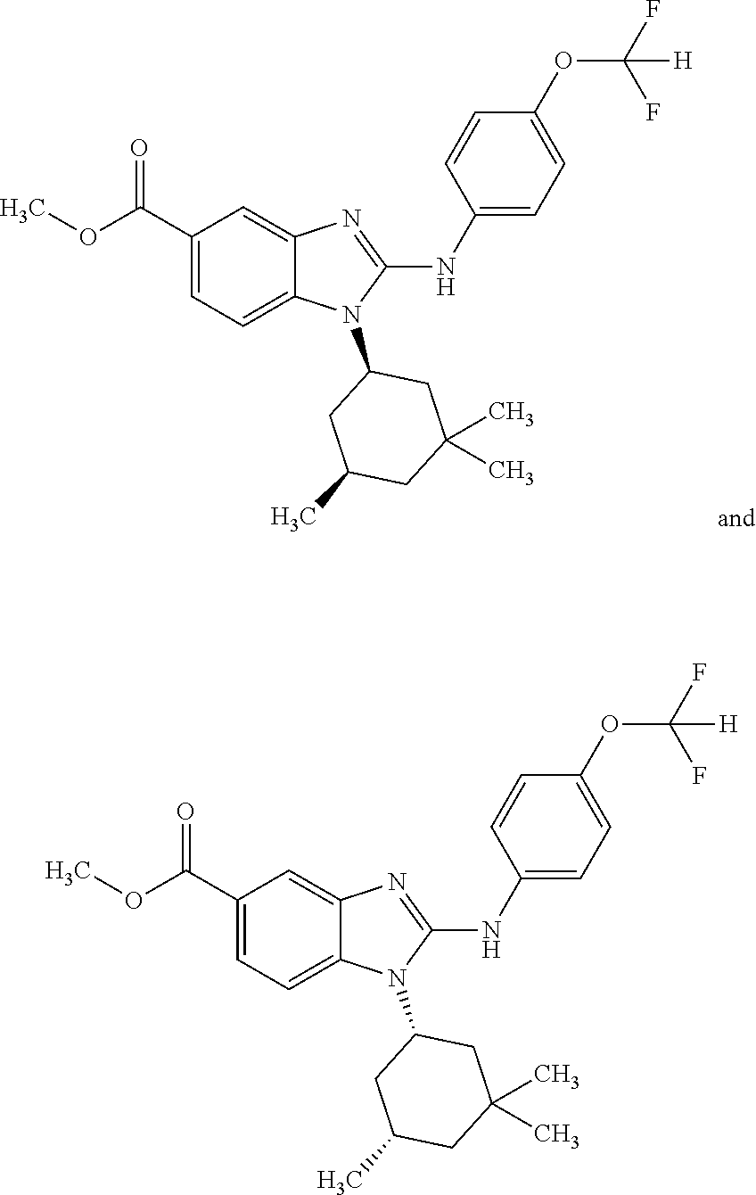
C1(C(OC)=O)=CC=C2C(=C1)N=C(NC1=CC=C(OC(F)(F)[H])C=C1)N2C1CC(C)CC(C)(C)C1.C1(C(OC)=O)=CC=C2C(=C1)N=C(NC1=CC=C(OC(F)(F)[H])C=C1)N2C1CC(C)CC(C)(C)C1
